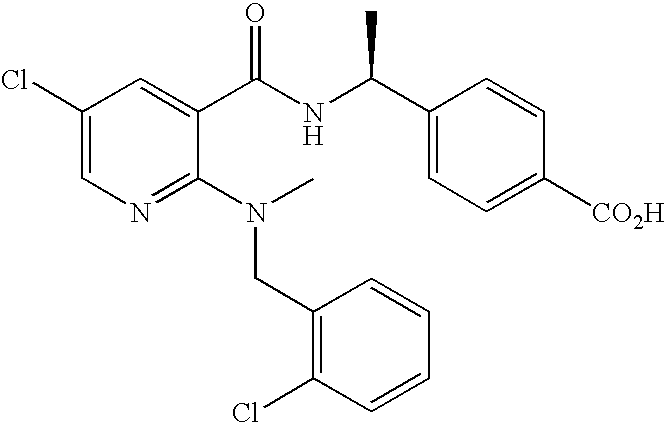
C1(Cl)=CN=C(N(CC2=C(Cl)C=CC=C2)C)C(C(NC(C2=CC=C([CO2H])C=C2)C)=O)=C1
